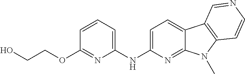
C1=C(NC2=CC=CC(OCCO)=N2)N=C2C(=C1)C1=C(N2C)C=CN=C1
